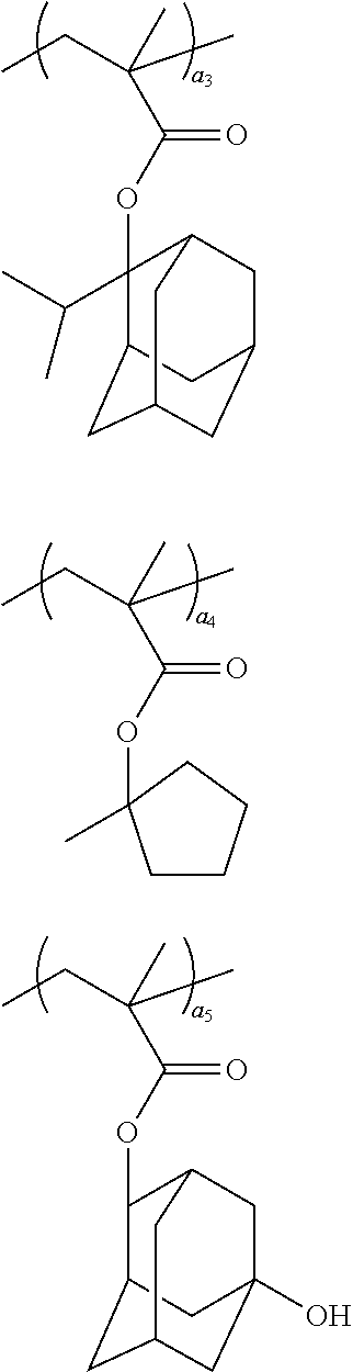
C1CCCC1(OC(C(C)(C)CC)=O)C.O(C1(C(C)C)C2CC3CC(CC1C3)C2)C(C(C)(C)CC)=O.O(C1C2CC3CC(O)(CC1C3)C2)C(C(C)(C)CC)=O
